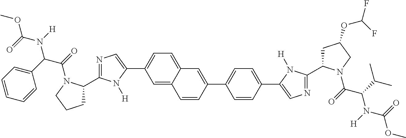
C1(C2=CN=C(C3CCCN3C(=O)C(C3=CC=CC=C3)N(C(=O)OC)[H])N2[H])=CC=C2C(=C1)C=CC(C1=CC=C(C3=CN=C(C4CC(OC(F)F)CN4C(C(N(C(OC)=O)[H])C(C)C)=O)N3[H])C=C1)=C2
